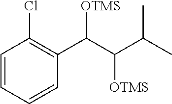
C1=CC(Cl)=C(C(C(C(C)C)[OTMS])[OTMS])C=C1
